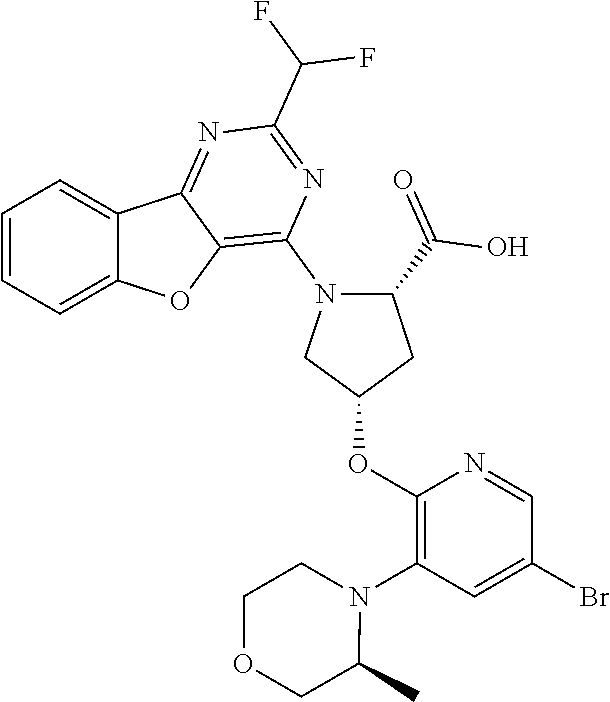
C1=CC=C2C(=C1)C1=NC(C(F)F)=NC(N3C(C(=O)O)CC(OC4=C(N5CCOCC5C)C=C(Br)C=N4)C3)=C1O2
